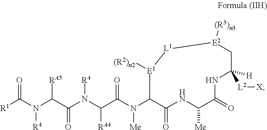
[R1]C(N(C(C(N(C(C(N(C1C(=O)NC([Me])C(=O)NC([H])([L2][X])C[E2]([(R3)n3])[L1][E1]1[(R2)n2])[Me])=O)[RA4])[R4])=O)[RA5])[R4])=O
